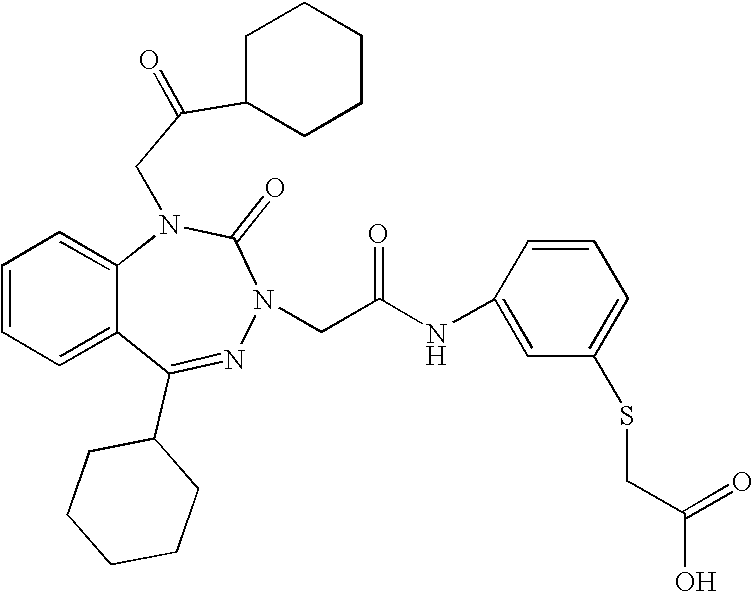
C1=CC=C2C(=C1)N(CC(C1CCCCC1)=O)C(=O)N(CC(NC1=CC(SCC(=O)O)=CC=C1)=O)N=C2C1CCCCC1
